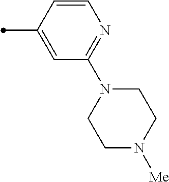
C1=CC(C)=CC(N2CCN([Me])CC2)=N1
